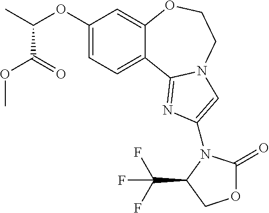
C1(OC(C)C(=O)OC)=CC=C2C(=C1)OCCN1C2=NC(N2C(=O)OCC2C(F)(F)F)=C1
